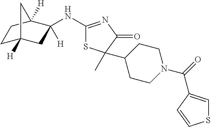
C1C2([H])CC([H])(NC3=NC(=O)C(C4CCN(C(=O)C5=CSC=C5)CC4)(C)S3)C([H])(C1)C2
